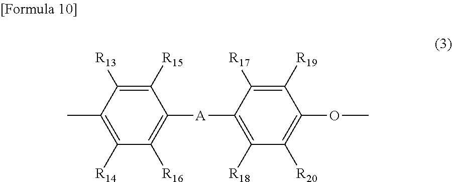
C1([R15])=C([R13])C(C)=C([R14])C([R16])=C1[A]C1=C([R18])C([R20])=C(OC)C([R19])=C1[R17]
